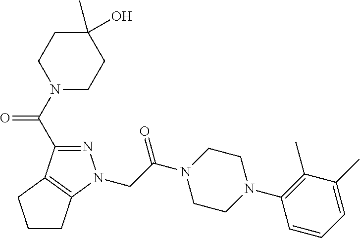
C(C(N1CCN(C2=C(C)C(C)=CC=C2)CC1)=O)N1N=C(C(N2CCC(O)(C)CC2)=O)C2=C1CCC2
